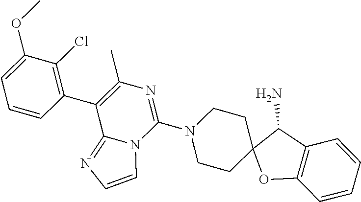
C12(CCN(C3=NC(C)=C(C4=C(Cl)C(OC)=CC=C4)C4=NC=CN34)CC1)OC1=C(C2N)C=CC=C1
